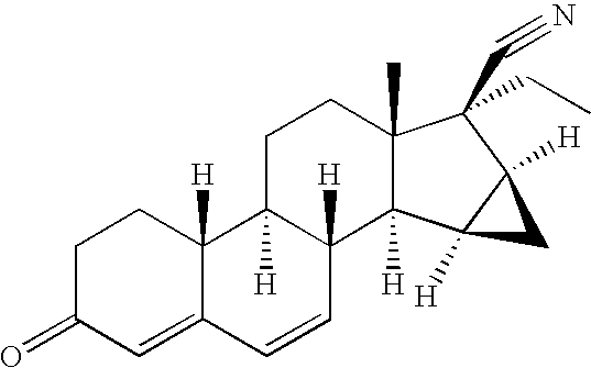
C1=C2C([H])(CCC1=O)C1([H])C([H])(C=C2)C2([H])C(C)(CC1)C(C#N)(CC)C1([H])C2([H])C1
